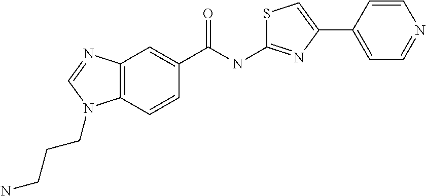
C12=C(C=CC(C(NC3=NC(C4=CC=NC=C4)=CS3)=O)=C1)N(CCCN)C=N2
